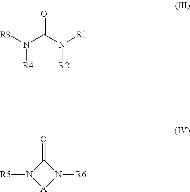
O=C(N([R1])[R2])N([R3])[R4].C1(=O)N([R5])[A]N1[R6]
